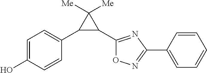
C1=C(O)C=CC(C2C(C3=NC(C4=CC=CC=C4)=NO3)C2([Me])[Me])=C1
